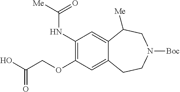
C1(OCC(O)=O)=C(NC([Me])=O)C=C2C(=C1)CCN([Boc])CC2[Me]
